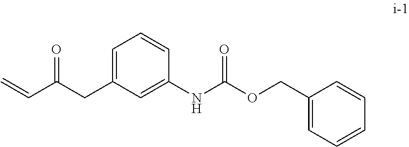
C=CC(CC1=CC=CC(NC(OCC2=CC=CC=C2)=O)=C1)=O
